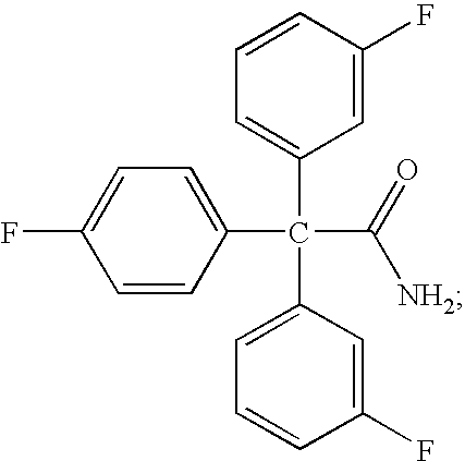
C1=CC(C(C2=CC=CC(F)=C2)(C2=CC=CC(F)=C2)C([NH2])=O)=CC=C1F
